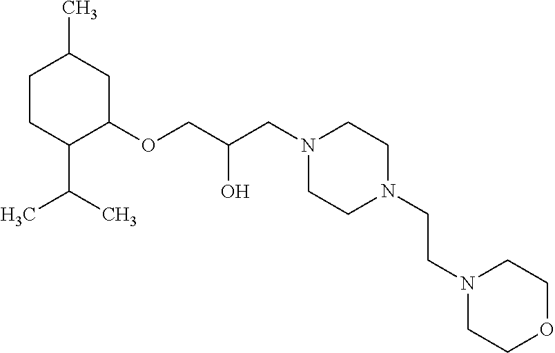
C1CC(C(C)C)C(OCC(CN2CCN(CCN3CCOCC3)CC2)O)CC1C
